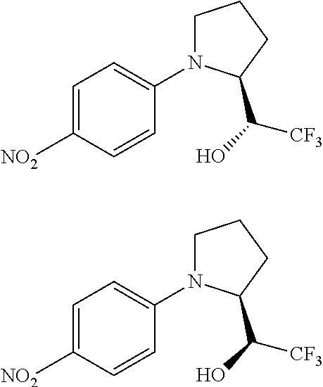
C1=C([NO2])C=CC(N2CCCC2C([CF3])O)=C1.C1=C([NO2])C=CC(N2CCCC2C([CF3])O)=C1
